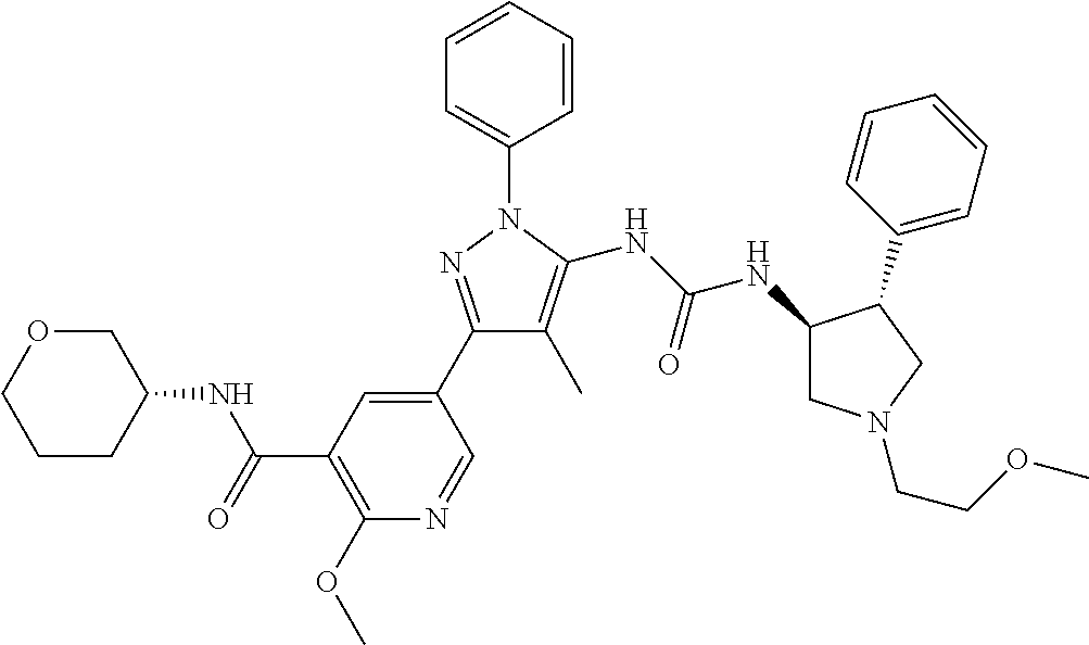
C1(C2=CC(C(=O)NC3COCCC3)=C(OC)N=C2)=NN(C2=CC=CC=C2)C(NC(NC2CN(CCOC)CC2C2=CC=CC=C2)=O)=C1C
